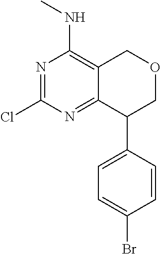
ClC1=NC(NC)=C2C(=N1)C(C1=CC=C(Br)C=C1)COC2
